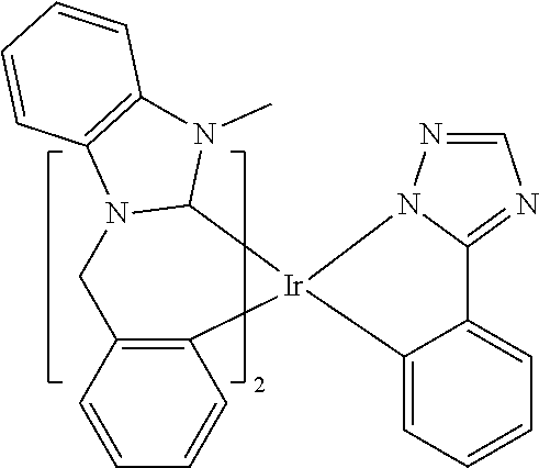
C12=CC=CC=C1C1=NC=NN1[Ir]21C2=C(C=CC=C2)CN2C1N(C)C1=C2C=CC=C1
